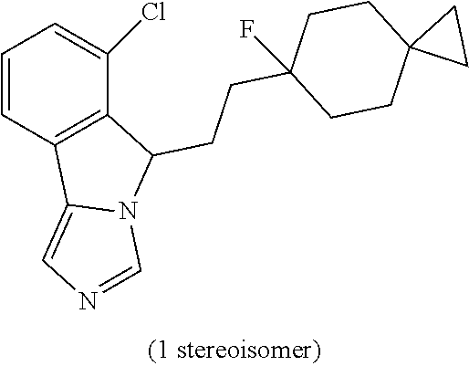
C1=CC2=C(C(Cl)=C1)C(CCC1(F)CCC3(CC1)CC3)N1C2=CN=C1
